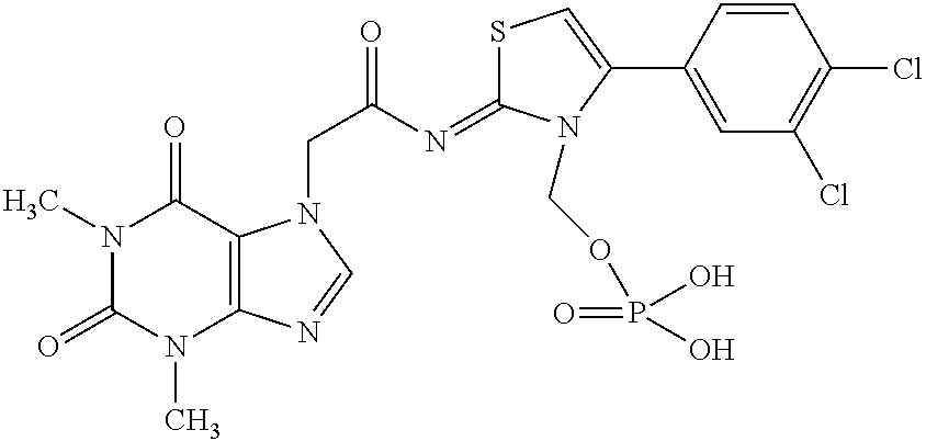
N1(C)C(=O)N(C)C2=C(C1=O)N(CC(=O)N=C1SC=C(C3=CC(Cl)=C(Cl)C=C3)N1COP(=O)(O)O)C=N2
